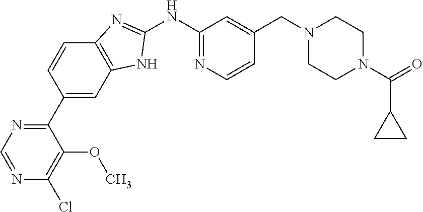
C1(NC2=NC3=C(C=C(C4=NC=NC(Cl)=C4OC)C=C3)N2)=NC=CC(CN2CCN(C(=O)C3CC3)CC2)=C1
